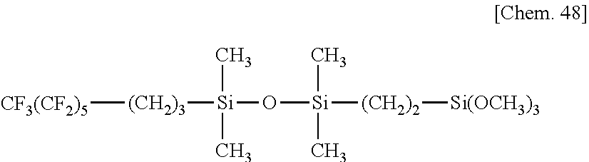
[CF3(CF2)5][(CH2)3][Si](C)(C)O[Si](C)(C)[(CH2)2][Si(OCH3)3]
